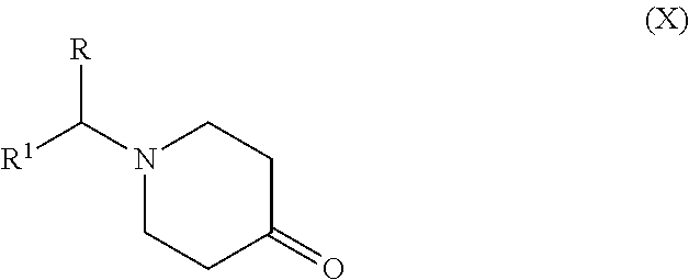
N1(C([R1])[R])CCC(=O)CC1
